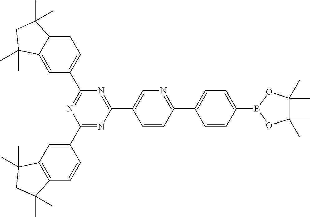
C1(C2=CC3=C(C=C2)C(C)(C)CC3(C)C)=NC(C2=CN=C(C3=CC=C(B4OC(C)(C)C(C)(C)O4)C=C3)C=C2)=NC(C2=CC=C3C(=C2)C(C)(C)CC3(C)C)=N1
